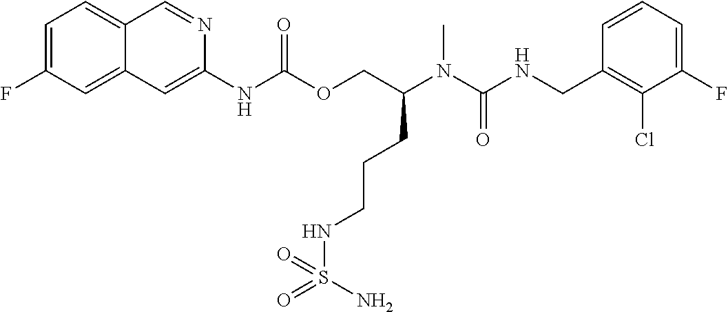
C1=CC(CNC(N(C(COC(NC2=CC3=CC(F)=CC=C3C=N2)=O)CCCNS(N)(=O)=O)C)=O)=C(Cl)C(F)=C1
